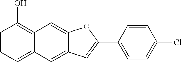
C1=CC=C2C(=C1O)C=C1C(=C2)C=C(C2=CC=C(Cl)C=C2)O1
